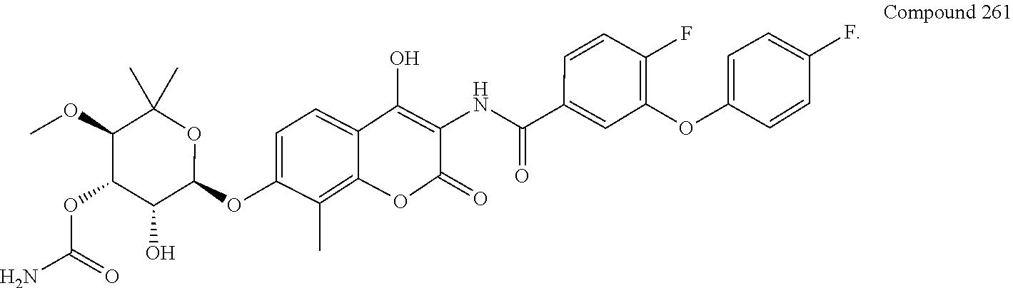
C1=C(F)C=CC(OC2=C(F)C=CC(C(=O)NC3=C(O)C4=CC=C(OC5OC(C)(C)C(OC)C(OC(N)=O)C5O)C(C)=C4OC3=O)=C2)=C1
